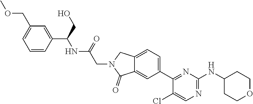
C(N1C(=O)C2=CC(C3=NC(NC4CCOCC4)=NC=C3Cl)=CC=C2C1)C(NC(C1=CC(COC)=CC=C1)CO)=O
